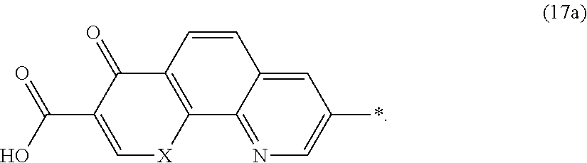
C1=C(C(=O)O)C(=O)C2=C([X]1)C1=NC=C(*)C=C1C=C2
